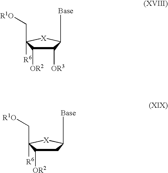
C1([OR3])C([OR2])C(C[R1O])([R6])[X]C1[Base].C1C([OR2])C(C[R1O])([R6])[X]C1[Base]
